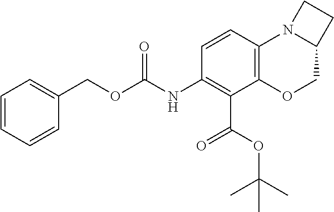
N(C1=C(C(OC(C)(C)C)=O)C2=C(C=C1)N1C(CO2)CC1)C(OCC1=CC=CC=C1)=O
